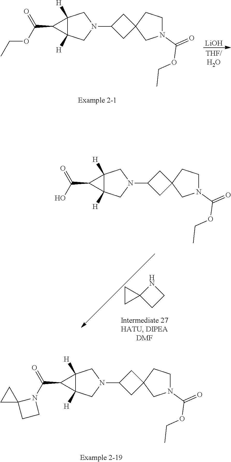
[LiOH].C12([H])C([H])(C1C(OCC)=O)CN(C1CC3(C1)CN(C(=O)OCC)CC3)C2.N1C2(CC1)CC2.C12([H])C([H])(C1C(O)=O)CN(C1CC3(C1)CN(C(=O)OCC)CC3)C2.C12([H])C([H])(C1C(N1C3(CC1)CC3)=O)CN(C1CC3(C1)CN(C(=O)OCC)CC3)C2
